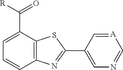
C1=C(C([R])=O)C2=C(C=C1)N=C(C1=CN=C[A]=C1)S2
